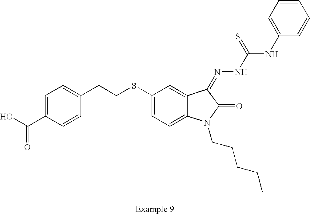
C1=C(C(O)=O)C=CC(CCSC2=CC=C3C(=C2)C(=NNC(NC2=CC=CC=C2)=S)C(=O)N3CCCCC)=C1
